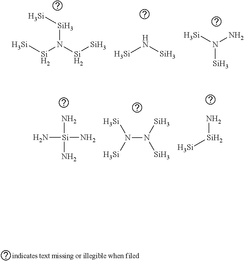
[Si][Si]N([Si][Si])[Si][Si].[Si]N[Si].N([Si])([Si])N.N[Si](N)(N)N.N(N([Si])[Si])([Si])[Si].N[Si][Si]
